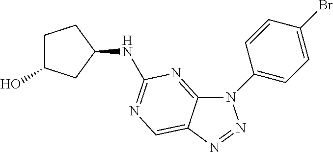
C1(N2C3=NC(NC4CCC(O)C4)=NC=C3N=N2)=CC=C(Br)C=C1
